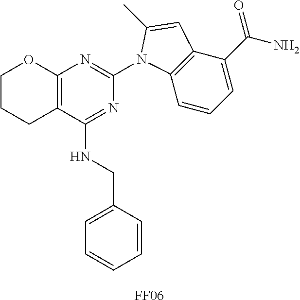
C12=C(C(NCC3=CC=CC=C3)=NC(N3C4=C(C(C(N)=O)=CC=C4)C=C3C)=N1)CCCO2.[FF06]
